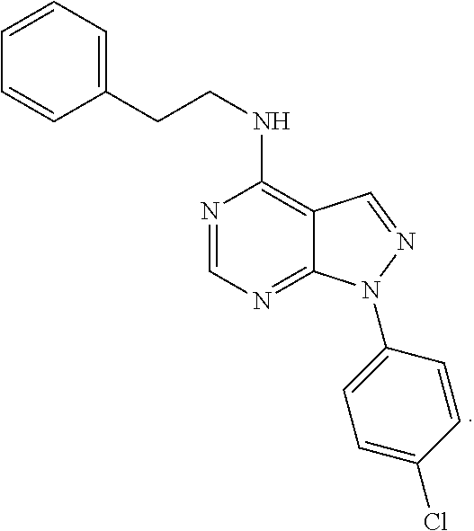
N1=CN=C2C(=C1NCCC1=CC=CC=C1)C=NN2C1=CC=C(Cl)C=C1
